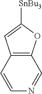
C12=C(OC([SnBu3])=C1)C=NC=C2
